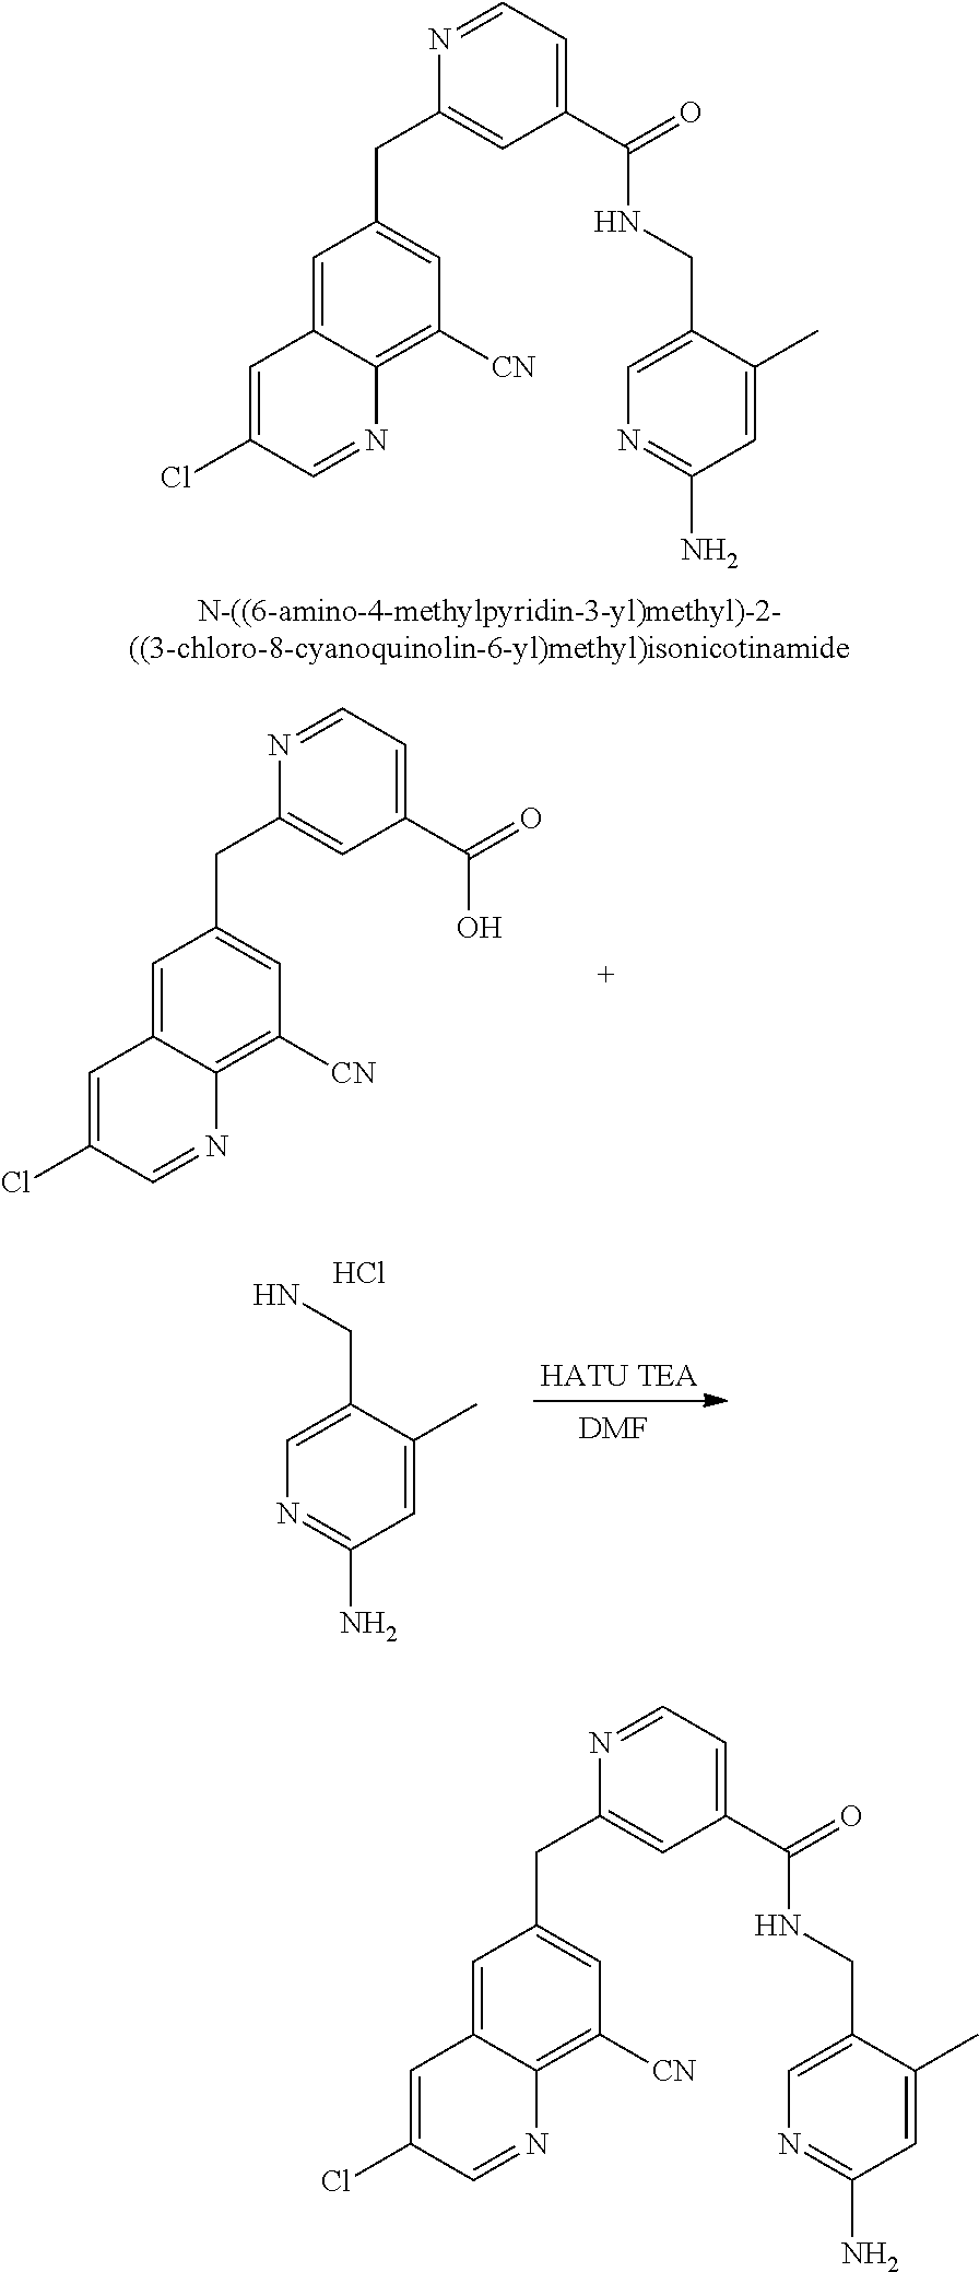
C1(C(=O)NCC2=CN=C(N)C=C2C)=CC=NC(CC2=CC([CN])=C3C(=C2)C=C(Cl)C=N3)=C1.C1(C(=O)O)=CC=NC(CC2=CC([CN])=C3C(=C2)C=C(Cl)C=N3)=C1.NCC1=CN=C(N)C=C1C.Cl.[DMF].C1(C(=O)NCC2=CN=C(N)C=C2C)=CC=NC(CC2=CC([CN])=C3C(=C2)C=C(Cl)C=N3)=C1
